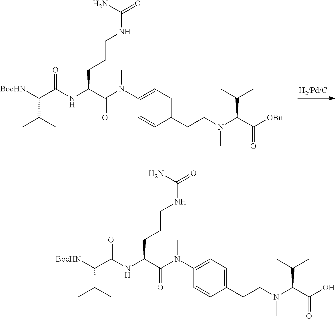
C(C([BocHN])C(NC(C(N(C1=CC=C(CCN(C(C([OBn])=O)C(C)C)C)C=C1)C)=O)CCCNC(=O)N)=O)(C)C.C(C([BocHN])C(NC(C(N(C1=CC=C(CCN(C(C(O)=O)C(C)C)C)C=C1)C)=O)CCCNC(=O)N)=O)(C)C
